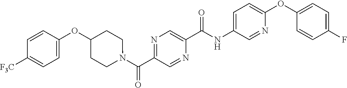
N(C(C1=CN=C(C(=O)N2CCC(OC3=CC=C([CF3])C=C3)CC2)C=N1)=O)C1=CC=C(OC2=CC=C(F)C=C2)N=C1
